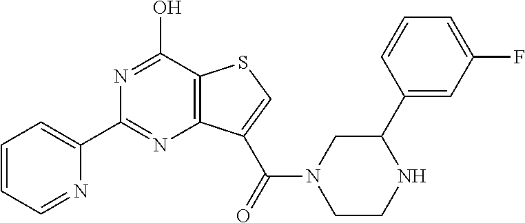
C1=CC=NC(C2=NC3=C(C(O)=N2)SC=C3C(=O)N2CC(C3=CC(F)=CC=C3)NCC2)=C1
